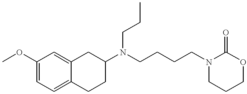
C1(OC)=CC=C2C(=C1)CC(N(CCCCN1CCCOC1=O)CCC)CC2
